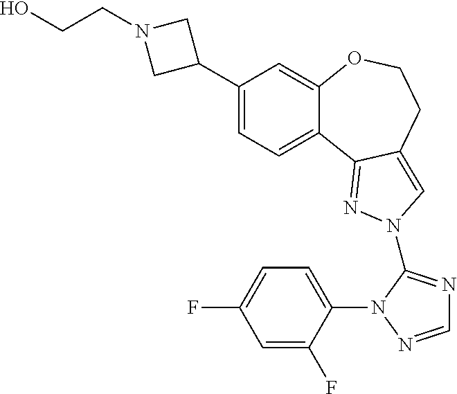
C1(C2CN(CCO)C2)=CC=C2C(=C1)OCCC1=CN(C3=NC=NN3C3=CC=C(F)C=C3F)N=C21
